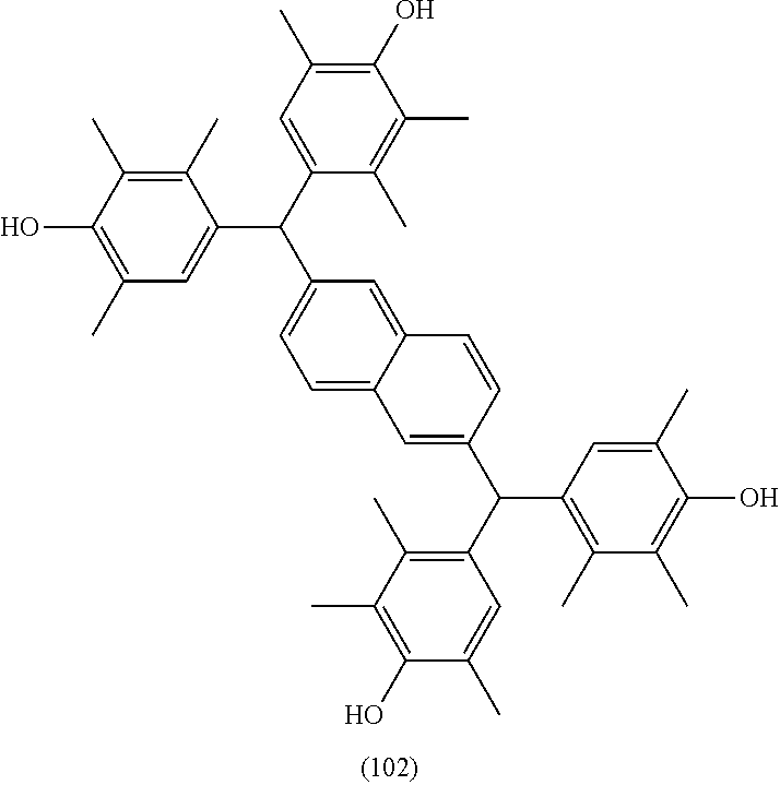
C1(O)=C(C)C=C(C(C2=CC=C3C(=C2)C=CC(C(C2=C(C)C(C)=C(O)C(C)=C2)C2=C(C)C(C)=C(O)C(C)=C2)=C3)C2=CC(C)=C(O)C(C)=C2C)C(C)=C1C
